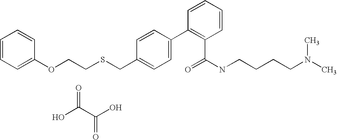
C1=CC=C(OCCSCC2=CC=C(C3=C(C(=O)NCCCCN(C)C)C=CC=C3)C=C2)C=C1.OC(C(O)=O)=O
